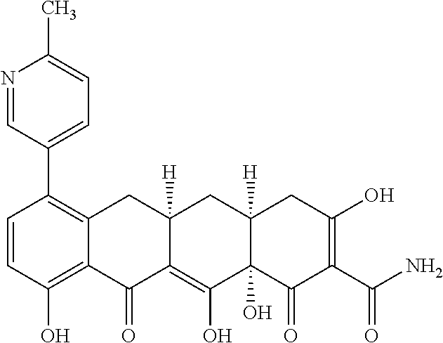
C1=CC(O)=C2C(=C1C1=CC=C(C)N=C1)CC1([H])C(=C(O)C3(O)C([H])(C1)CC(O)=C(C(N)=O)C3=O)C2=O
